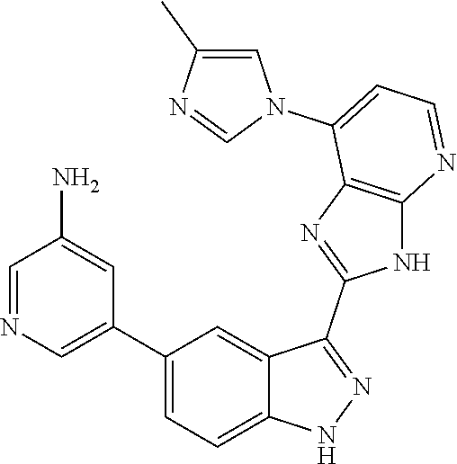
C1=NC=C(C2=CC=C3C(=C2)C(C2=NC4=C(N2)N=CC=C4N2C=C(C)N=C2)=NN3)C=C1N
